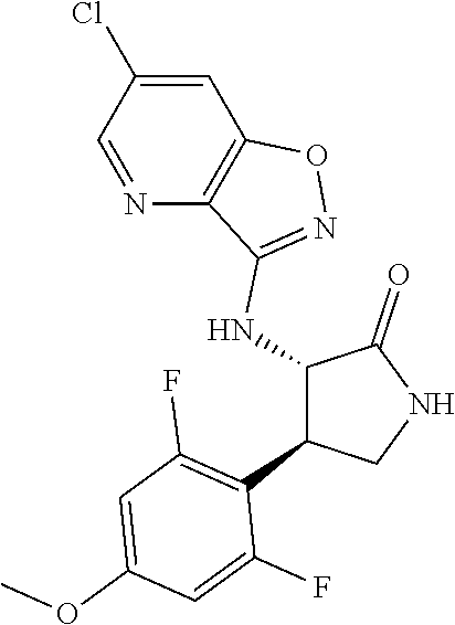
C1(NC2=NOC3=C2N=CC(Cl)=C3)C(C2=C(F)C=C(OC)C=C2F)CNC1=O
